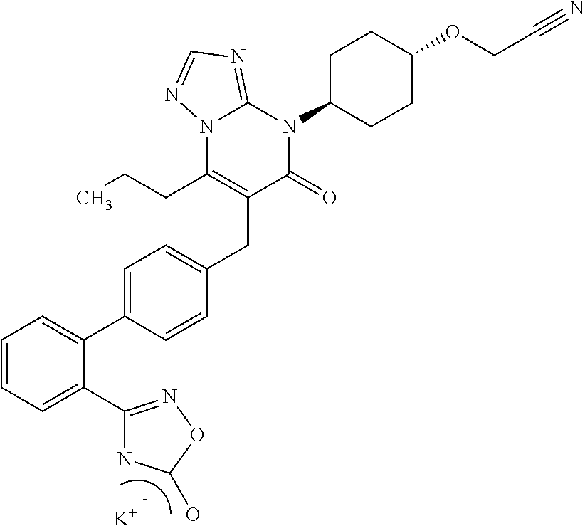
C1=CC=C(C2=NOC(O)N2)C(C2=CC=C(CC3=C(CCC)N4C(=NC=N4)N(C4CCC(OCC#N)CC4)C3=O)C=C2)=C1.[K]
